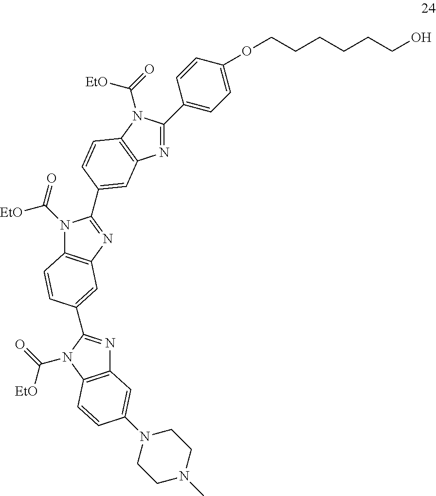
C1(C2=NC3=C(N2C([EtO])=O)C=CC(C2=NC4=C(N2C([EtO])=O)C=CC(C2=NC5=C(N2C([EtO])=O)C=CC(N2CCN(C)CC2)=C5)=C4)=C3)=CC=C(OCCCCCCO)C=C1
